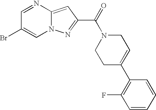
C1=NC2=CC(C(=O)N3CCC(C4=C(F)C=CC=C4)=CC3)=NN2C=C1Br
